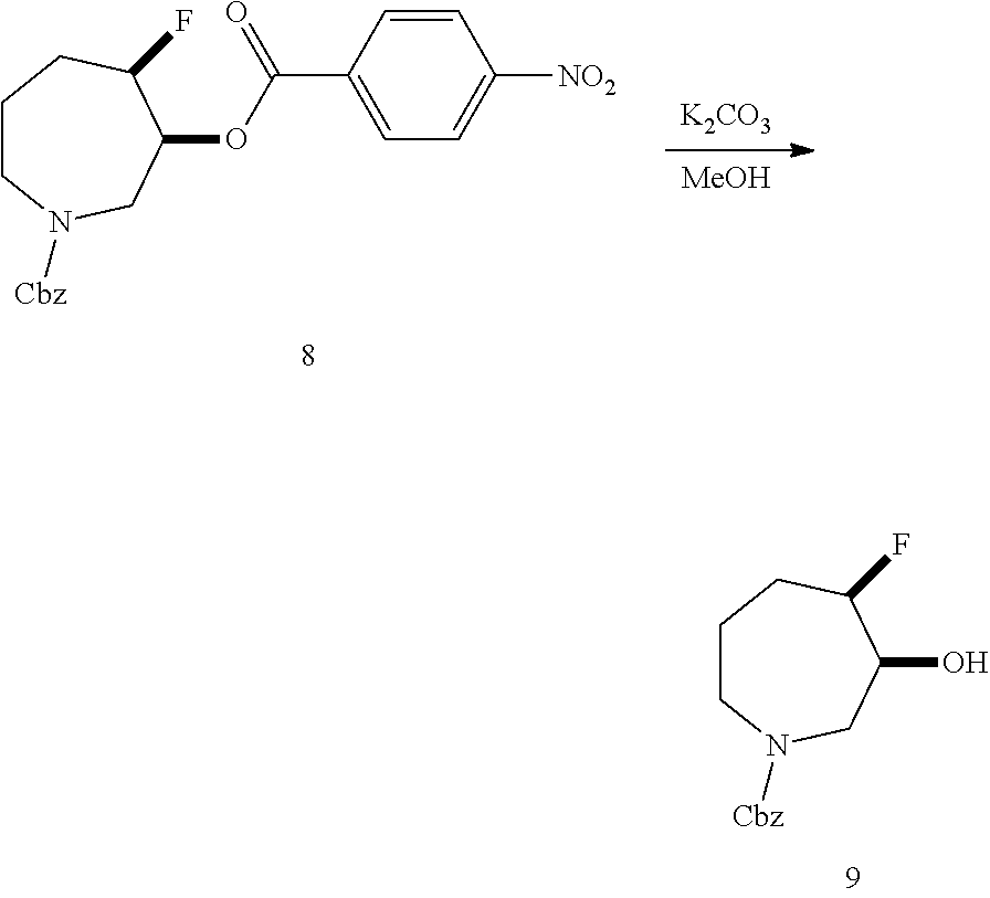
C1CN([Cbz])CC(O)C(F)C1.[MeOH].[K2CO3].C1CN([Cbz])CC(OC(=O)C2=CC=C([NO2])C=C2)C(F)C1
